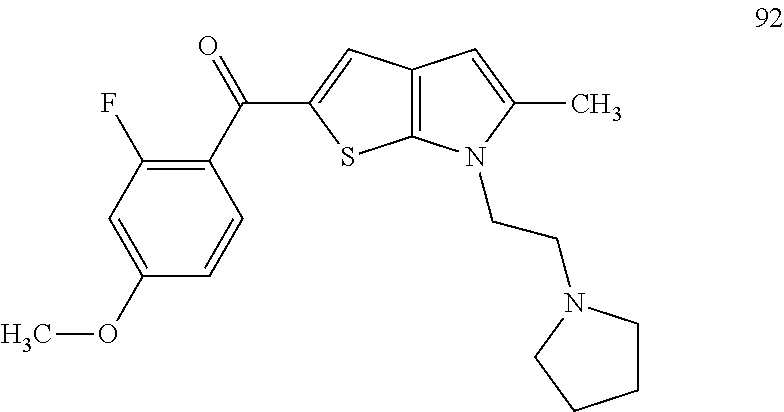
C1=C(OC)C=CC(C(=O)C2=CC3=C(S2)N(CCN2CCCC2)C(C)=C3)=C1F
